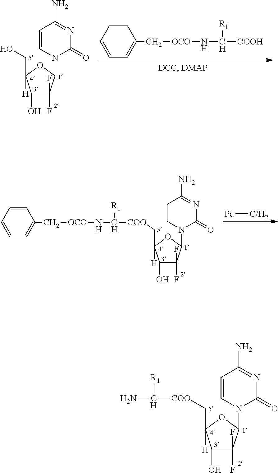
C1=CN(C2C(F)(F)C(O)C([H])(C[COO]C(N)[R1])O2)C(=O)N=C1N.C1=CC=CC=C1C[OCO]NC([COOH])[R1].C1=CN(C2C(F)(F)C(O)C([H])(CO)O2)C(=O)N=C1N.C1=CC=CC=C1C[OCO]NC([R1])[COO]CC1([H])C(O)C(F)(F)C(N2C=CC(N)=NC2=O)O1.[Pd][C/H2]
